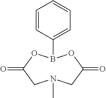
N1(C)CC(=O)OB(C2=CC=CC=C2)OC(=O)C1
